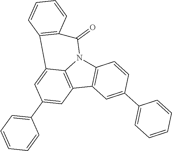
C12=C(C3=C4N1C(=O)C1=C(C4=CC(C4=CC=CC=C4)=C3)C=CC=C1)C=C(C1=CC=CC=C1)C=C2
